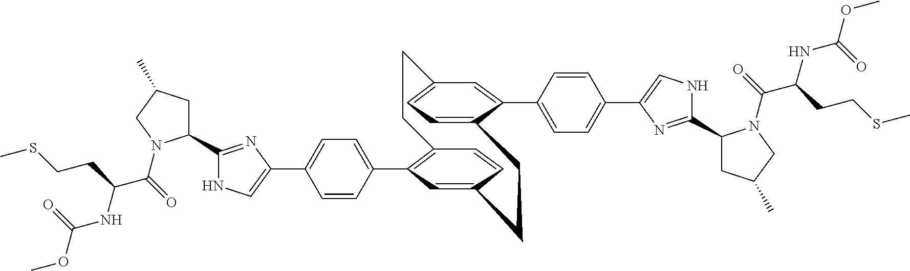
C1(C2CC(C)CN2C(=O)C(NC(OC)=O)CCSC)=NC(C2=CC=C(C3=C4C=CC(=C3)CCC3=CC=C(C=C3C3=CC=C(C5=CNC(C6CC(C)CN6C(C(NC(OC)=O)CCSC)=O)=N5)C=C3)CC4)C=C2)=CN1
